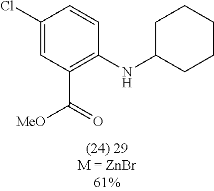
C1(Cl)=CC(C([MeO])=O)=C(NC2CCCCC2)C=C1
